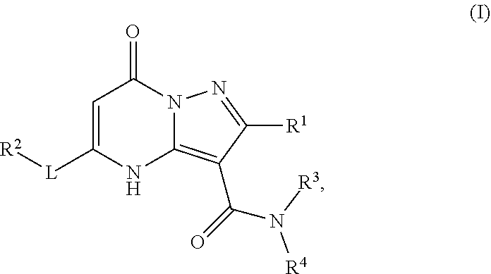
C1=C([L][R2])NC2=C(C(N([R3])[R4])=O)C([R1])=NN2C1=O
